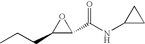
CCCC1C(C(NC2CC2)=O)O1
